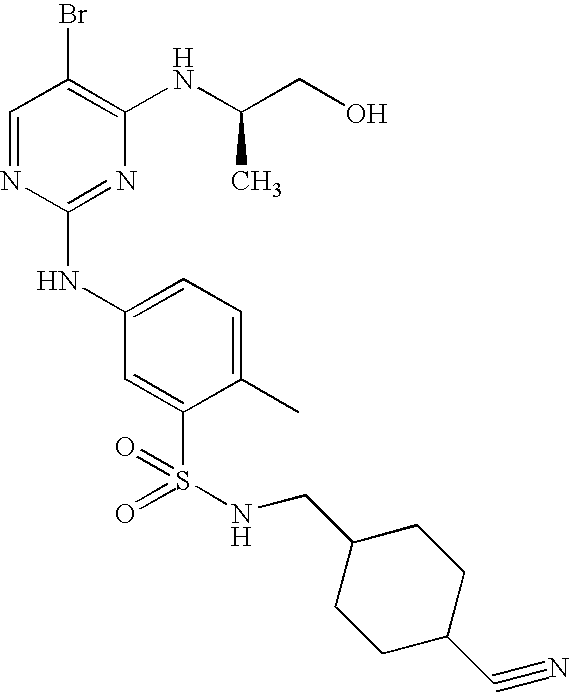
C1=NC(NC2=CC=C(C)C(S(=O)(=O)NCC3CCC(C#N)CC3)=C2)=NC(NC(CO)C)=C1Br
